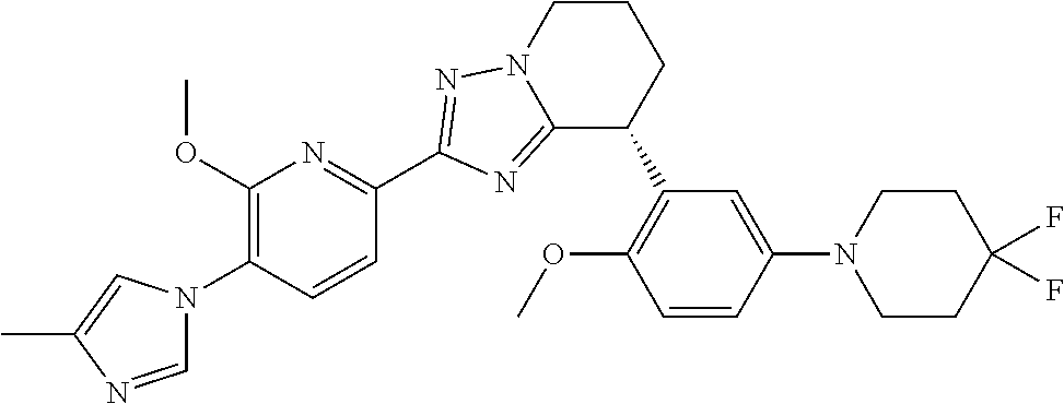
C12=NC(C3=NC(OC)=C(N4C=NC(C)=C4)C=C3)=NN1CCCC2C1=C(OC)C=CC(N2CCC(F)(F)CC2)=C1
